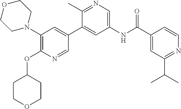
C1(N2CCOCC2)=C(OC2CCOCC2)N=CC(C2=CC(NC(C3=CC(C(C)C)=NC=C3)=O)=CN=C2C)=C1
